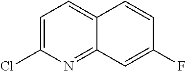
C1=C2C(=NC(Cl)=C1)C=C(F)C=C2
